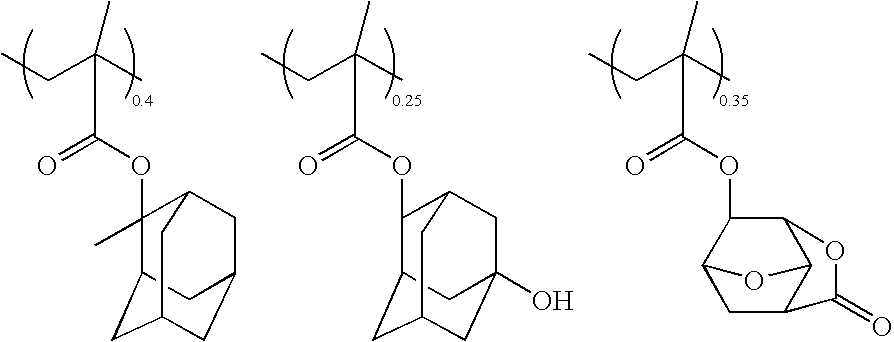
C1(OC(=O)C(C)(CC)C)(C)C2CC3CC(CC1C3)C2.C1(OC(=O)C(C)(CC)C)C2CC3CC(O)(CC1C3)C2.O(C(=O)C(C)(CC)C)C1C2C3C(CC1O3)C(=O)O2
